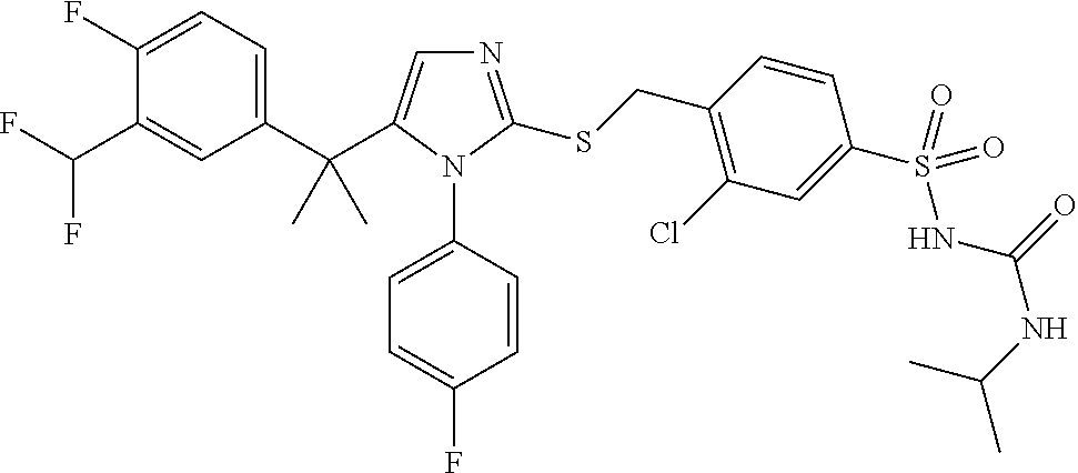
C1(C(C2=CN=C(SCC3=C(Cl)C=C(S(NC(=O)NC(C)C)(=O)=O)C=C3)N2C2=CC=C(F)C=C2)(C)C)=CC=C(F)C(C(F)F)=C1
